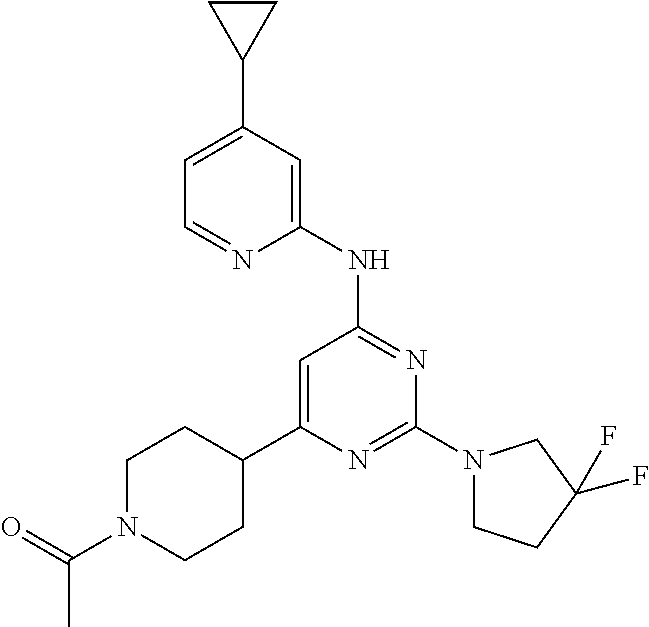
C1(C2=CC=NC(NC3=NC(N4CCC(F)(F)C4)=NC(C4CCN(C(=O)C)CC4)=C3)=C2)CC1
